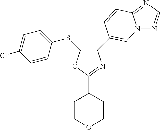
C1(C2=CN3N=CN=C3C=C2)=C(SC2=CC=C(Cl)C=C2)OC(C2CCOCC2)=N1
